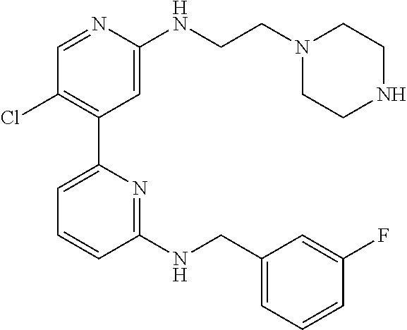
C1=NC(NCCN2CCNCC2)=CC(C2=CC=CC(NCC3=CC=CC(F)=C3)=N2)=C1Cl
